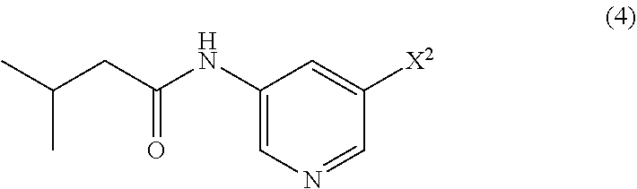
C(C(C)C)C(NC1=CN=CC([X2])=C1)=O
